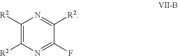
C1([R2])=C([R2])N=C(F)C([R2])=N1
